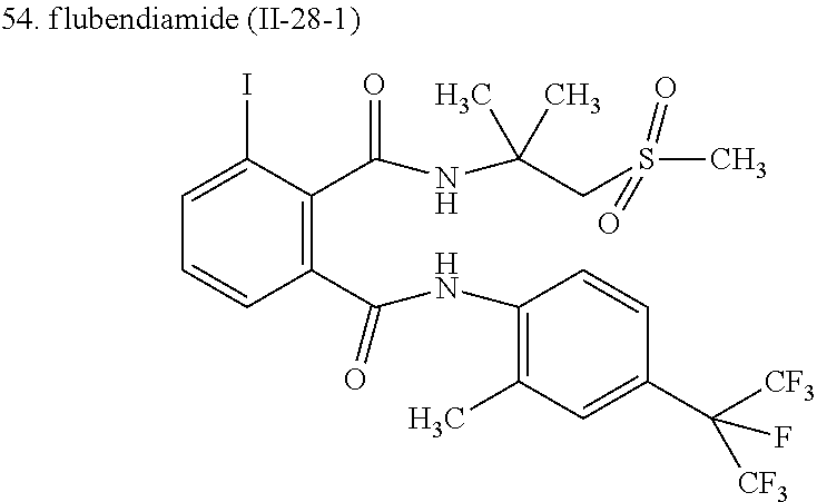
C1(C(NC2=C(C)C=C(C([CF3])([CF3])F)C=C2)=O)=C(C(NC(CS(C)(=O)=O)(C)C)=O)C(I)=CC=C1
